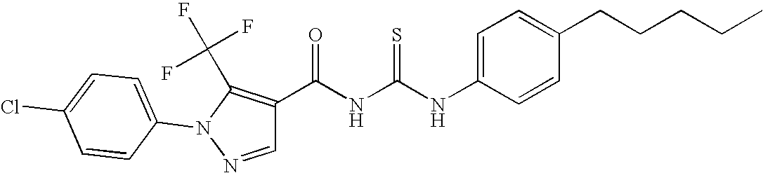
C1=C(NC(NC(=O)C2=C(C(F)(F)F)N(C3=CC=C(Cl)C=C3)N=C2)=S)C=CC(CCCCC)=C1
